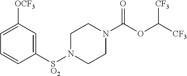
C1=C([OCF3])C=C([SO2]N2CCN(C(OC([CF3])[CF3])=O)CC2)C=C1
